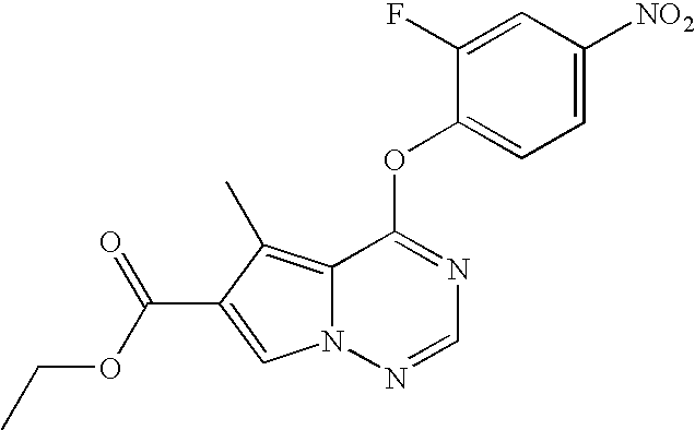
C1=C(F)C(OC2=NC=NN3C2=C(C)C(C(OCC)=O)=C3)=CC=C1[NO2]
